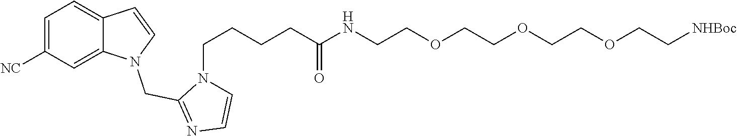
[NC]C1=CC=C2C(=C1)N(CC1=NC=CN1CCCCC(NCCOCCOCCOCC[NHBoc])=O)C=C2
